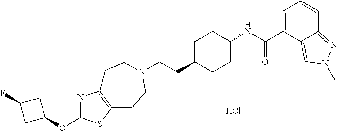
C(CC1CCC(NC(C2=CC=CC3=NN(C)C=C23)=O)CC1)N1CCC2=C(N=C(OC3CC(F)C3)S2)CC1.Cl
